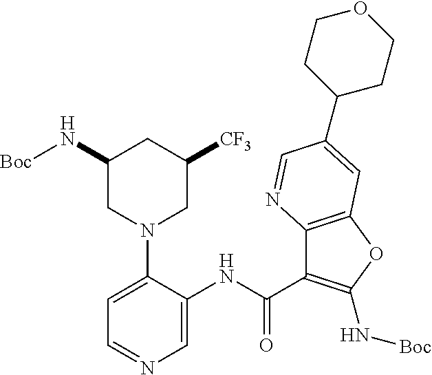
C1=C(N2CC([CF3])CC(N[Boc])C2)C(NC(C2=C(N[Boc])OC3=C2N=CC(C2CCOCC2)=C3)=O)=CN=C1
